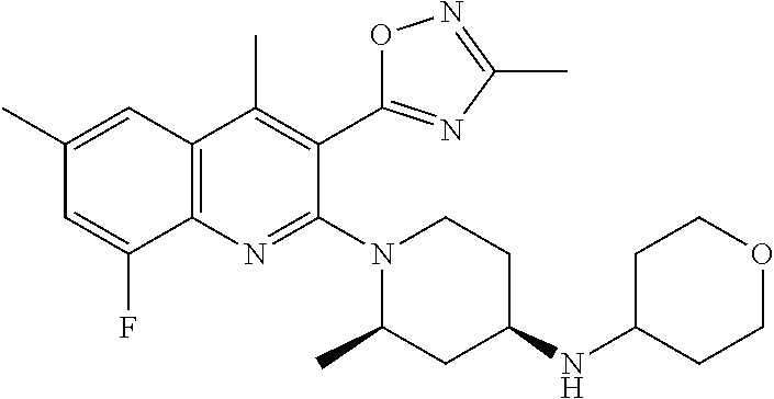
C1(C)=CC2=C(N=C(N3CCC(NC4CCOCC4)CC3C)C(C3=NC(C)=NO3)=C2C)C(F)=C1
